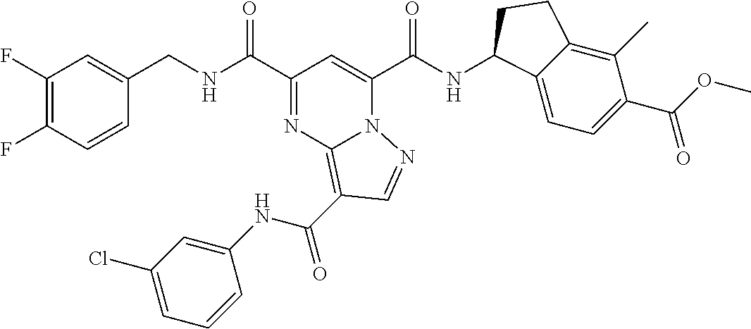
C1(F)=C(F)C=CC(CNC(C2=NC3=C(C(NC4=CC(Cl)=CC=C4)=O)C=NN3C(C(NC3C4=CC=C(C(OC)=O)C(C)=C4CC3)=O)=C2)=O)=C1
